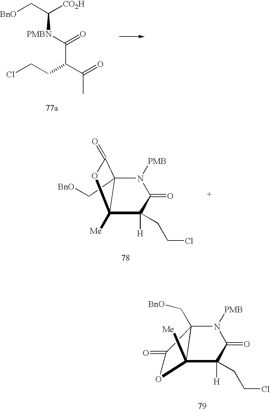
[BnO]CC([CO2H])[PMBN]C(=O)C(C(=O)C)CCCl.C12(C[BnO])N([PMB])C(=O)C([H])(CCCl)C1([Me])OC2=O.C12(C[BnO])C(=O)OC1([Me])C([H])(CCCl)C(=O)N2[PMB]
